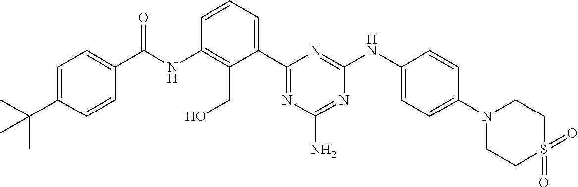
N(C1=C(CO)C(C2=NC(N)=NC(NC3=CC=C(N4CCS(=O)(=O)CC4)C=C3)=N2)=CC=C1)C(=O)C1=CC=C(C(C)(C)C)C=C1
